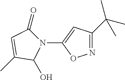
CC(C)(C)C1=NOC(N2C(O)C(C)=CC2=O)=C1
